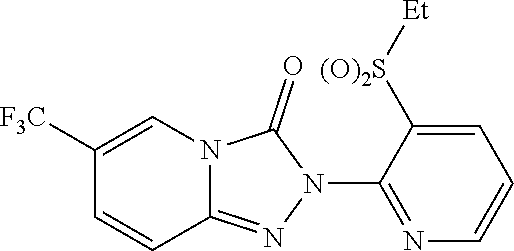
C1([F3C])=CN2C(=NN(C3=NC=CC=C3[(O)2S][Et])C2=O)C=C1
